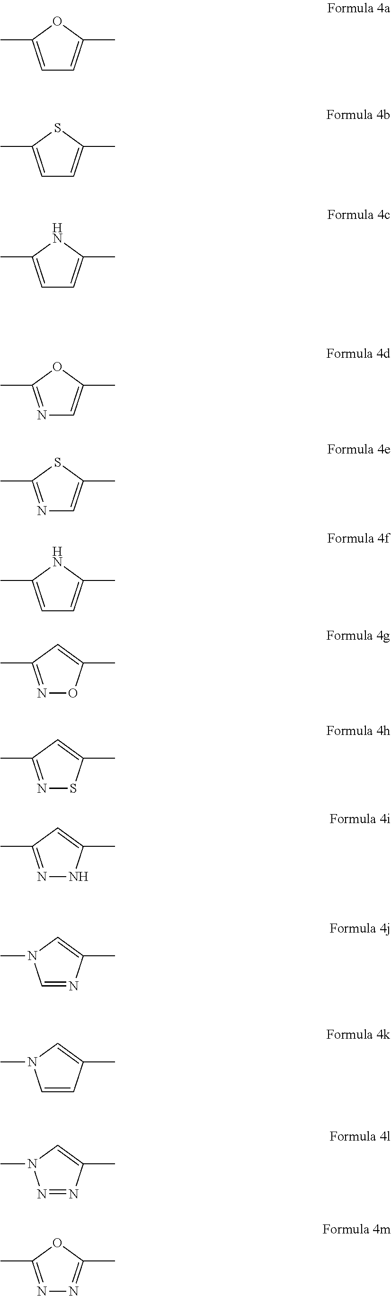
C1=C(C)OC(C)=C1.C1=C(C)SC(C)=C1.C1=C(C)NC(C)=C1.N1=C(C)OC(C)=C1.N1=C(C)SC(C)=C1.C1=C(C)NC(C)=C1.N1=C(C)C=C(C)O1.N1=C(C)C=C(C)S1.N1=C(C)C=C(C)N1.C1=NC(C)=CN1C.C1=CC(C)=CN1C.N1=NC(C)=CN1C.N1=C(C)OC(C)=N1
